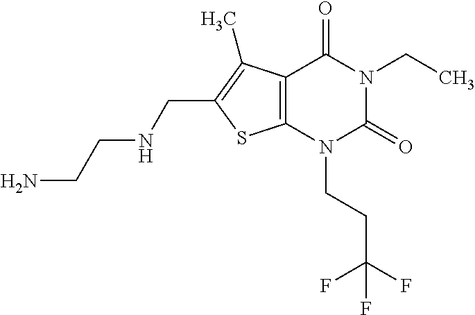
C12=C(N(CCC(F)(F)F)C(=O)N(CC)C1=O)SC(CNCCN)=C2C
